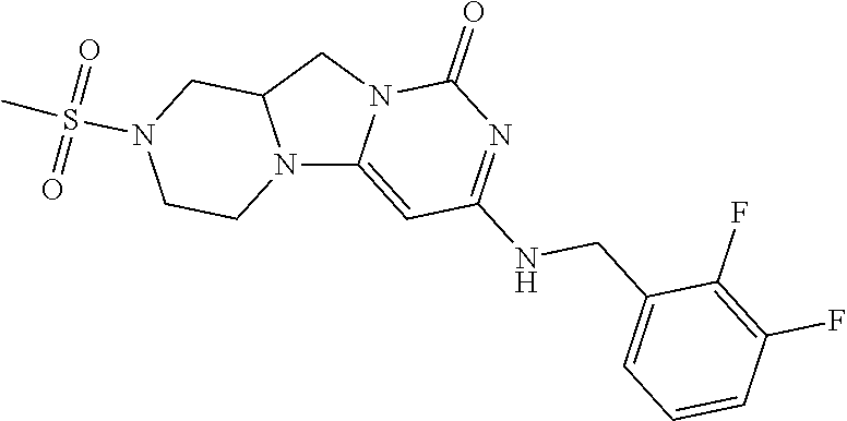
N12C3=CC(NCC4=CC=CC(F)=C4F)=NC(=O)N3CC1CN(S(C)(=O)=O)CC2
